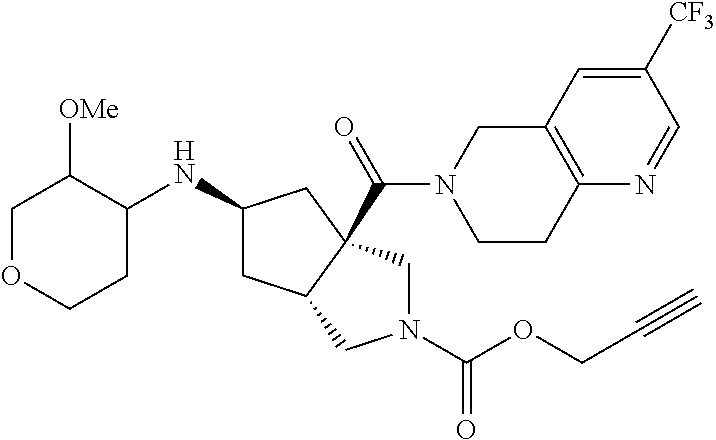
C1OCCC(NC2CC3C(C(N4CCC5=C(C4)C=C([CF3])C=N5)=O)(C2)CN(C(OCC#C)=O)C3)C1[OMe]
